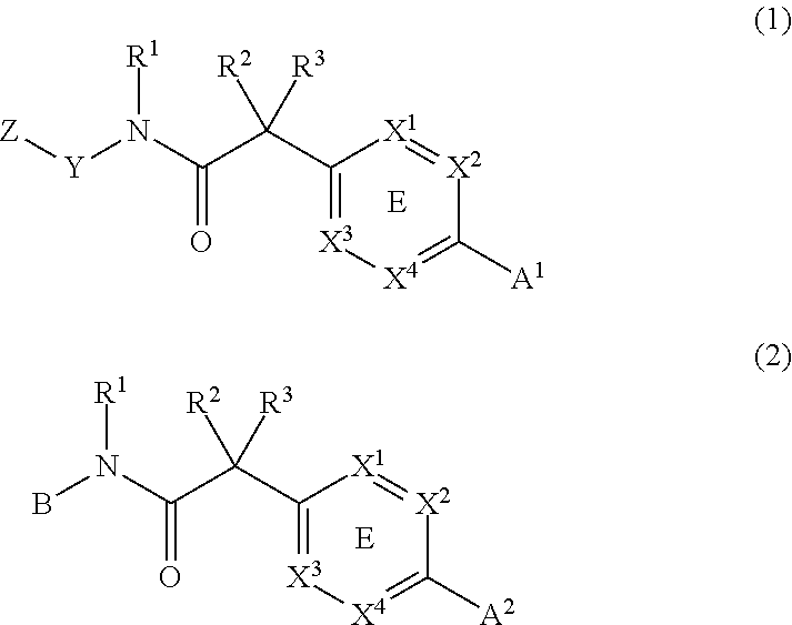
[Z][Y]N(C(C(C1=[X3][X4]=C([A1])[X2]=[X1]1)([R2])[R3])=O)[R1].BN(C(C(C1=[X3][X4]=C([A2])[X2]=[X1]1)([R2])[R3])=O)[R1]
